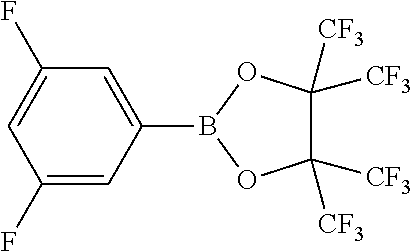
C1(F)=CC(B2OC([CF3])([CF3])C([CF3])([CF3])O2)=CC(F)=C1
